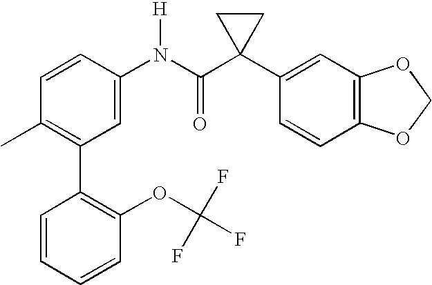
C1(N(C(C2(C3=CC4=C(C=C3)OCO4)CC2)=O)[H])=CC(C2=C(OC(F)(F)F)C=CC=C2)=C(C)C=C1
